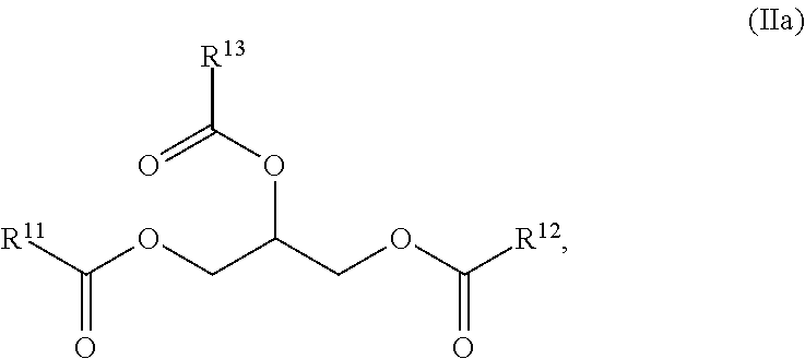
[R13]C(OC(COC([R12])=O)COC([R11])=O)=O
